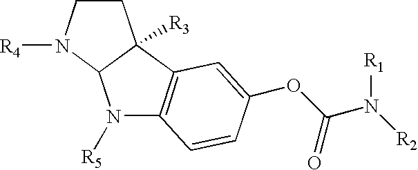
C1CN([R4])C2C1([R3])C1=C(N2[R5])C=CC(OC(N([R2])[R1])=O)=C1
